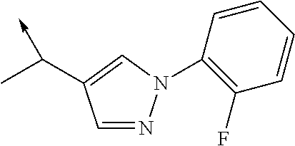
C1=NN(C2=C(F)C=CC=C2)C=C1C(C)->C
